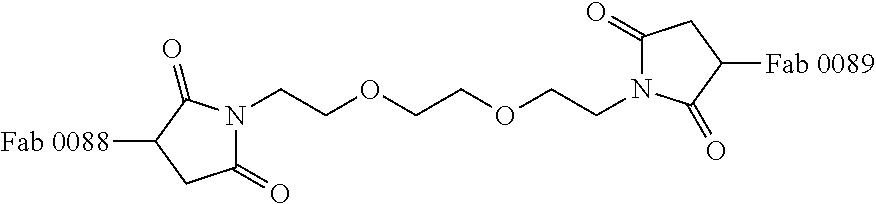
C(COCCOCCN1C(=O)CC([Fab 0089])C1=O)N1C(=O)CC([Fab 0088])C1=O
